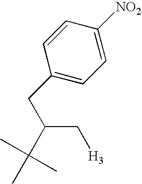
C1=CC(CC(C(C)(C)C)C[H3])=CC=C1[NO2]
